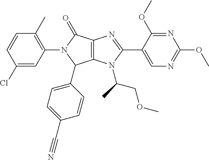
C12=C(C(=O)N(C3=C(C)C=CC(Cl)=C3)C1C1=CC=C(C#N)C=C1)N=C(C1=CN=C(OC)N=C1OC)N2C(COC)C
